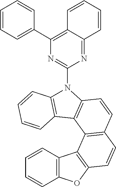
C12=C(OC3=C1C1=C(C=CC4=C1C1=C(C=CC=C1)N4C1=NC(C4=CC=CC=C4)=C4C(=N1)C=CC=C4)C=C3)C=CC=C2
